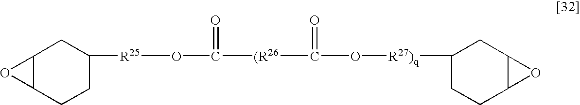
C1([R25]OC([(R26]C(O[R27)q]C2CCC3C(C2)O3)=O)=O)CC2C(CC1)O2
